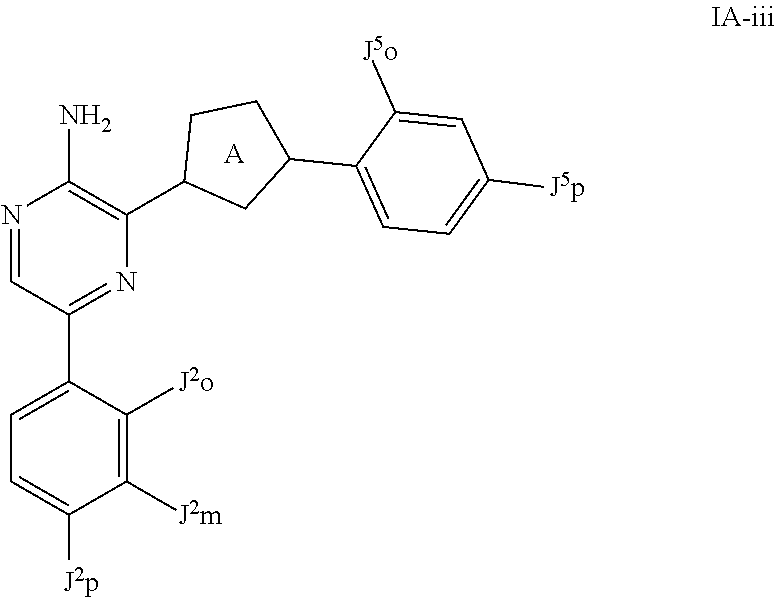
[A].N1=CC(C2=CC=C([J2p])C([J2m])=C2[J2o])=NC(C2CC(C3=CC=C([J5p])C=C3[J5o])CC2)=C1N
